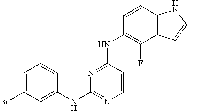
C1(Br)=CC=CC(NC2=NC=CC(NC3=C(F)C4=C(C=C3)NC(C)=C4)=N2)=C1
